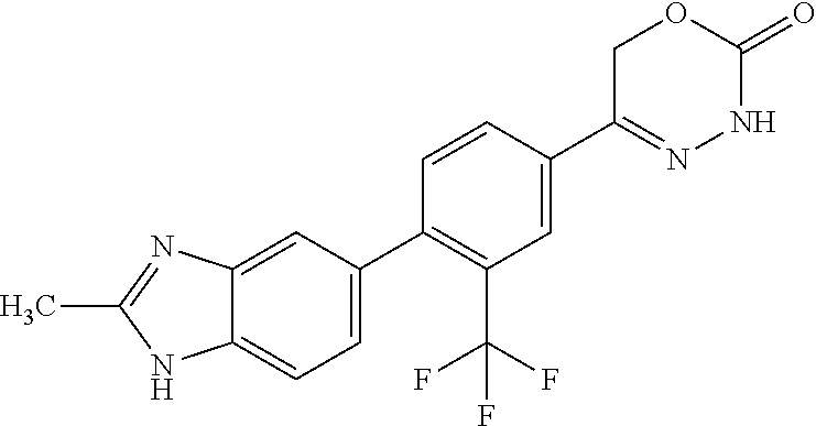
C12=CC(C3=C(C(F)(F)F)C=C(C4=NNC(=O)OC4)C=C3)=CC=C1NC(C)=N2
